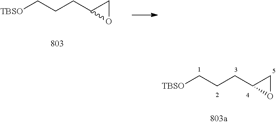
[TBSO]CCCC1OC1.[TBSO]CCCC1OC1
